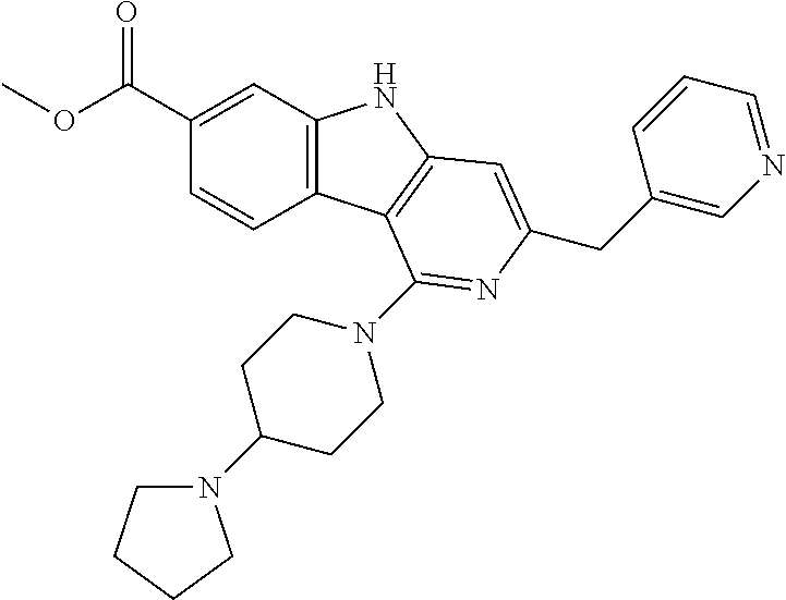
C1(C(OC)=O)=CC2=C(C=C1)C1=C(N2)C=C(CC2=CN=CC=C2)N=C1N1CCC(N2CCCC2)CC1
